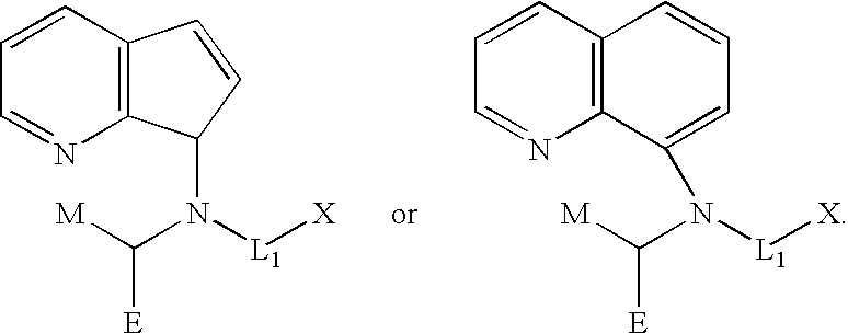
C12=C(C=CC=N1)C=CC2N(C([M])[E])[L1][X].C12=C(C=CC=N1)C=CC=C2N(C([M])[E])[L1][X]
